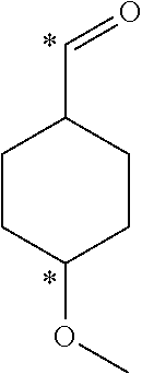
C(C1CCC(OC)CC1)=O
